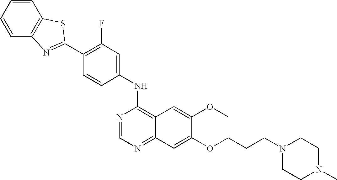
C1=CC=CC2=C1SC(C1=C(F)C=C(NC3=C4C(=NC=N3)C=C(OCCCN3CCN(C)CC3)C(OC)=C4)C=C1)=N2
